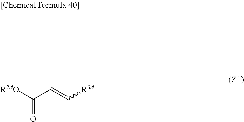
C(=C[R3d])C([R2dO])=O
